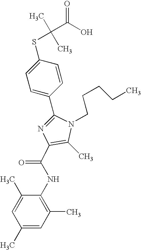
C1(C2=CC=C(SC(C)(C)C(O)=O)C=C2)=NC(C(NC2=C(C)C=C(C)C=C2C)=O)=C(C)N1CCCCC
